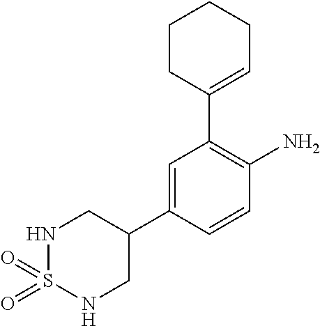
N1S(=O)(=O)NCC(C2=CC(C3=CCCCC3)=C(N)C=C2)C1
